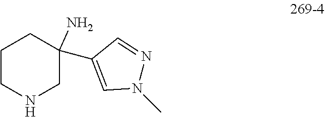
C1CNCC(N)(C2=CN(C)N=C2)C1
